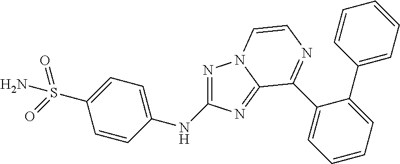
N1=C(NC2=CC=C(S(N)(=O)=O)C=C2)N=C2N1C=CN=C2C1=CC=CC=C1C1=CC=CC=C1
